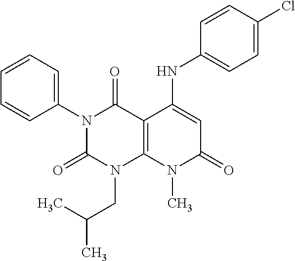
C1(N2C(=O)N(CC(C)C)C3=C(C2=O)C(NC2=CC=C(Cl)C=C2)=CC(=O)N3C)=CC=CC=C1
